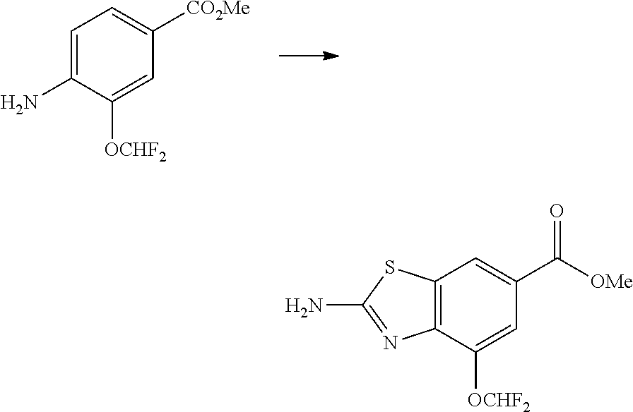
C1=C(N)C([OCHF2])=CC([CO2Me])=C1.C12=C(C([OCHF2])=CC(C(=O)[OMe])=C1)N=C(N)S2
